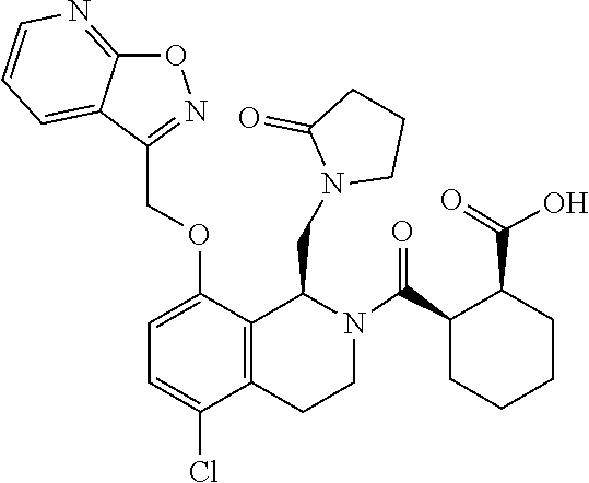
C1CN(CC2C3=C(CCN2C(C2CCCCC2C(=O)O)=O)C(Cl)=CC=C3OCC2=NOC3=NC=CC=C32)C(=O)C1
